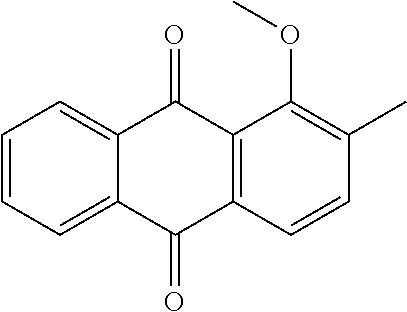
C1=CC=C2C(=C1)C(=O)C1=C(C2=O)C=CC(C)=C1OC
